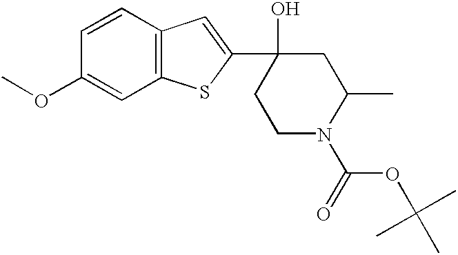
C1=CC2=C(C=C1OC)SC(C1(O)CCN(C(=O)OC(C)(C)C)C(C)C1)=C2
